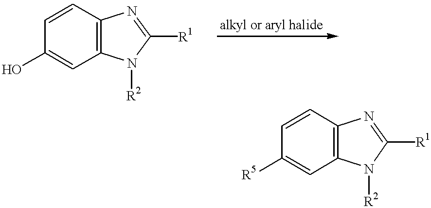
C1=CC2=C(C=C1O)N([R2])C([R1])=N2.C1=CC2=C(C=C1[R5])N([R2])C([R1])=N2
